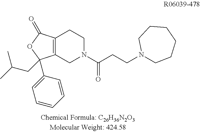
C12=C(CN(C(=O)CCN3CCCCCC3)CC1)C(C1=CC=CC=C1)(CC(C)C)OC2=O
